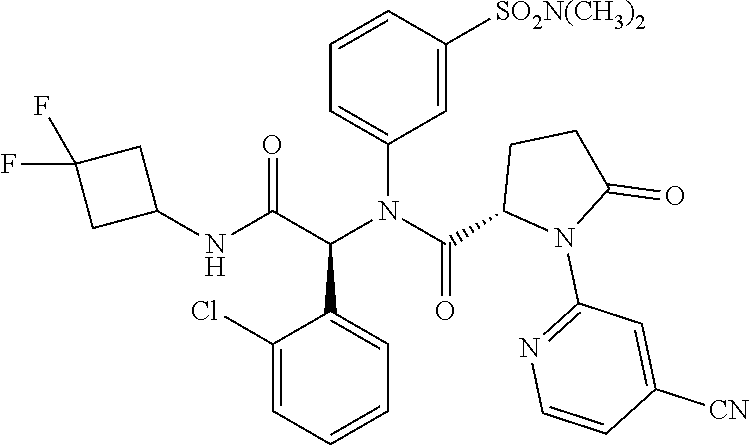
C1=C([SO2N(CH3)2])C=CC=C1N(C(C1N(C2=NC=CC([CN])=C2)C(=O)CC1)=O)C(C(NC1CC(F)(F)C1)=O)C1=CC=CC=C1Cl
